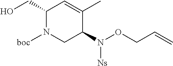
C1(CO)N([boc])CC(N([Ns])OCC=C)C(C)=C1
